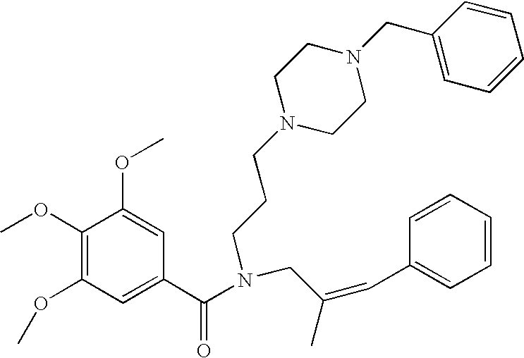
C1(OC)=C(OC)C=C(C(N(CCCN2CCN(CC3=CC=CC=C3)CC2)CC(=CC2=CC=CC=C2)C)=O)C=C1OC
